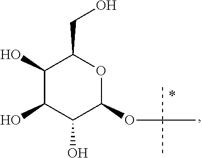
C1(O)C(O)C(O)C(OC(C)(C)C)OC1CO
